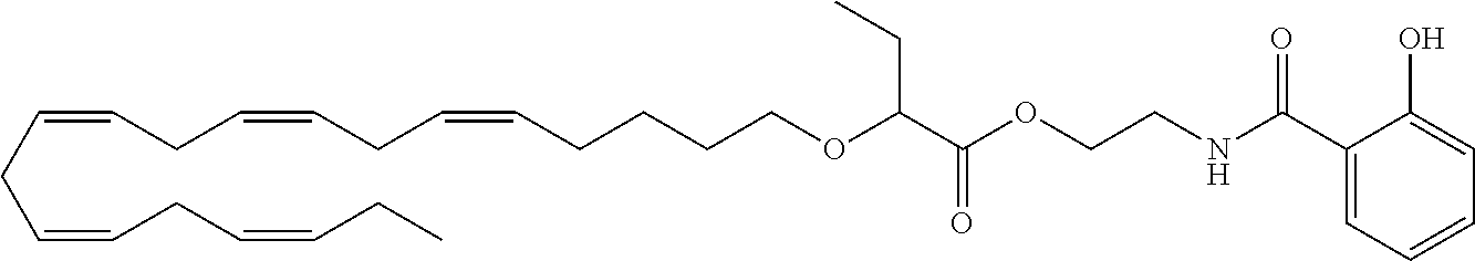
C(=CCC=CCC=CCC)CC=CCC=CCCCCOC(C(OCCNC(C1=CC=CC=C1O)=O)=O)CC
